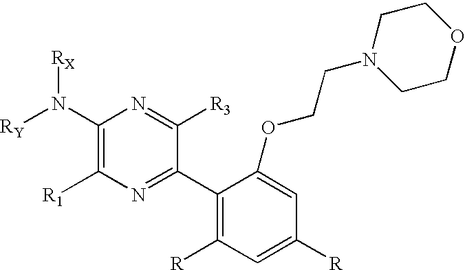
C1(C2=NC([R1])=C(N([RY])[RX])N=C2[R3])=C([R])C=C([R])C=C1OCCN1CCOCC1
